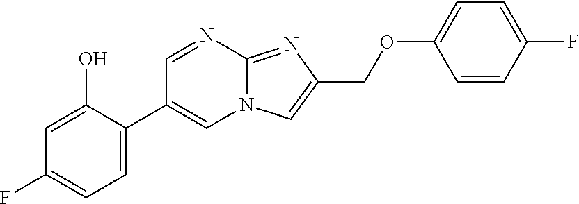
C1=C(C2=CN3C(=NC(COC4=CC=C(F)C=C4)=C3)N=C2)C(O)=CC(F)=C1
